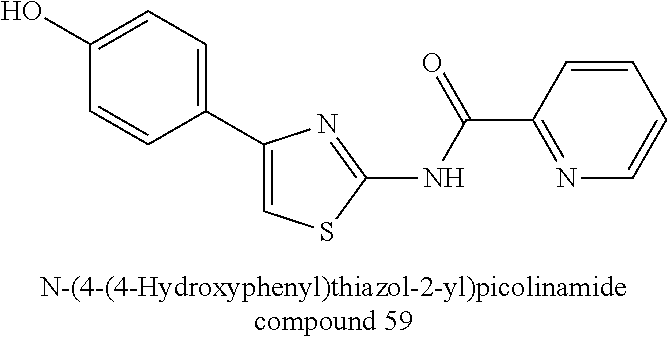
C1(C2=CSC(NC(=O)C3=NC=CC=C3)=N2)=CC=C(O)C=C1
